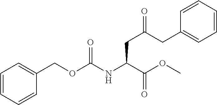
N(C(C(OC)=O)CC(CC1=CC=CC=C1)=O)C(OCC1=CC=CC=C1)=O
